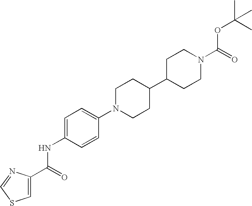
C1=C(NC(C2=CSC=N2)=O)C=CC(N2CCC(C3CCN(C(=O)OC(C)(C)C)CC3)CC2)=C1
